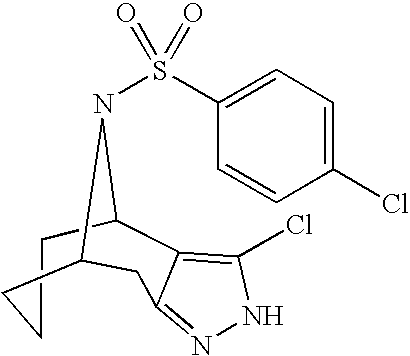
C1CCC2CC3=NNC(Cl)=C3C1N2S(=O)(=O)C1=CC=C(Cl)C=C1
